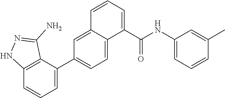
C1(C(NC2=CC=CC(C)=C2)=O)=CC=CC2=CC(C3=CC=CC4=C3C(N)=NN4)=CC=C12
